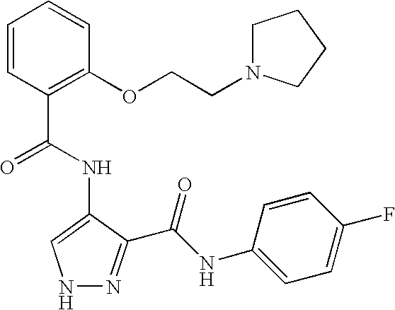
C1=CC(C(=O)NC2=CNN=C2C(NC2=CC=C(F)C=C2)=O)=C(OCCN2CCCC2)C=C1
